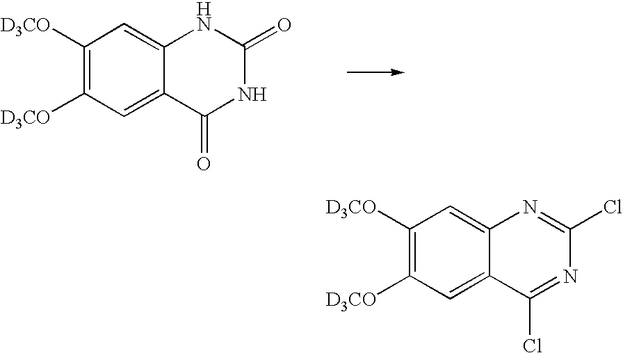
C1([D3CO])=C([D3CO])C=C2C(=C1)NC(=O)NC2=O.C1([D3CO])=C([D3CO])C=C2C(=C1)N=C(Cl)N=C2Cl
